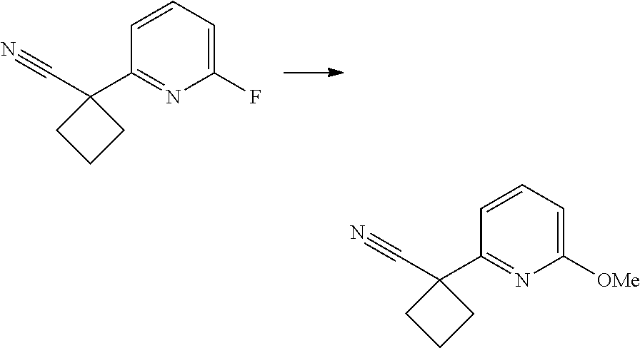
C1=CC=C(F)N=C1C1(C#N)CCC1.C1=CC=C([OMe])N=C1C1(C#N)CCC1
